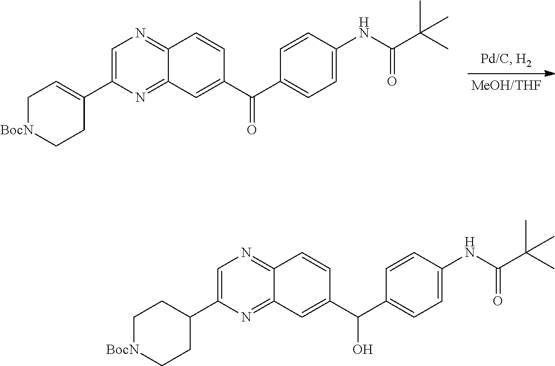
C12=NC=C(C3=CC[BocN]CC3)N=C1C=C(C(C1=CC=C(NC(C(C)(C)C)=O)C=C1)=O)C=C2.C12=NC=C(C3CC[BocN]CC3)N=C1C=C(C(C1=CC=C(NC(C(C)(C)C)=O)C=C1)O)C=C2
